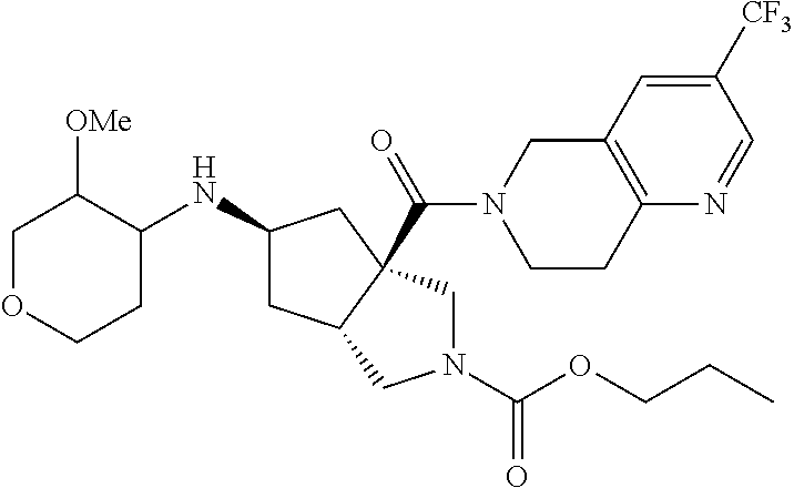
C1OCCC(NC2CC3C(C(=O)N4CCC5=C(C4)C=C([CF3])C=N5)(C2)CN(C(OCCC)=O)C3)C1[OMe]
